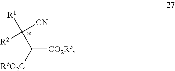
C([CO2R5])([R6O2C])C([R2])([CN])[R1]
